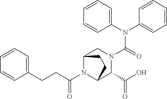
C(N1C2C(C(=O)O)N(C(N(C3=CC=CC=C3)C3=CC=CC=C3)=O)CC1CC2)(CCC1=CC=CC=C1)=O
